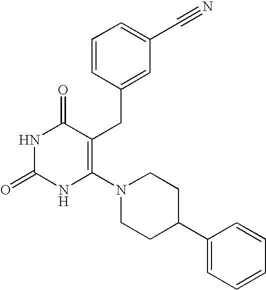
N1C(=O)NC(N2CCC(C3=CC=CC=C3)CC2)=C(CC2=CC(C#N)=CC=C2)C1=O
